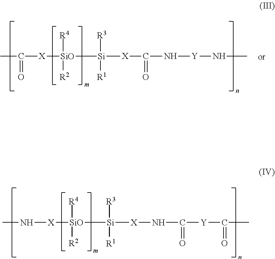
N([X][SiO]([R4])([R2])[Si]([X]NC([Y]C(C)=O)=O)([R3])[R1])C.CC([X][SiO]([R4])([R2])[Si]([X]C(N[Y]NC)=O)([R3])[R1])=O
